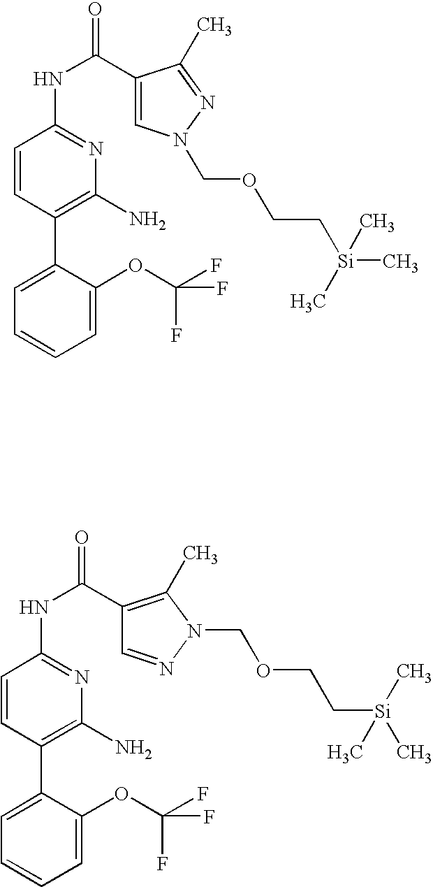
C1=C(OC(F)(F)F)C(C2=C(N)N=C(NC(=O)C3=CN(COCC[Si](C)(C)C)N=C3C)C=C2)=CC=C1.C1=C(OC(F)(F)F)C(C2=C(N)N=C(NC(=O)C3=C(C)N(COCC[Si](C)(C)C)N=C3)C=C2)=CC=C1
